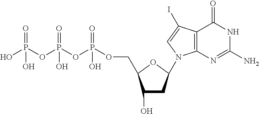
C12=C(C(I)=CN1C1CC(O)C(COP(OP(OP(O)(=O)O)(=O)O)(=O)O)O1)C(=O)NC(N)=N2
